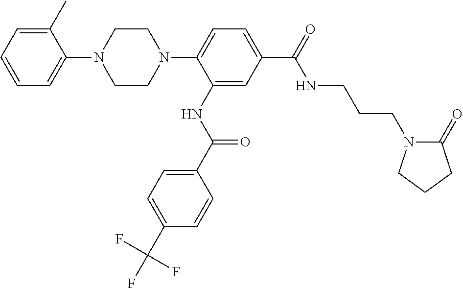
C1=C(C)C(N2CCN(C3=CC=C(C(NCCCN4C(=O)CCC4)=O)C=C3NC(=O)C3=CC=C(C(F)(F)F)C=C3)CC2)=CC=C1
